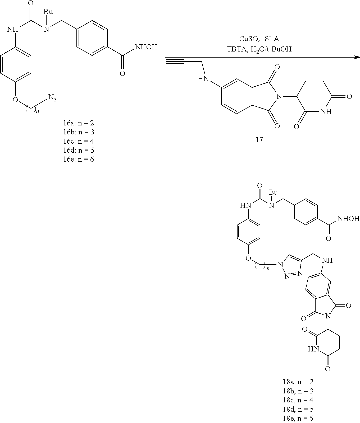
C1=CC(OC[N3])=CC=C1NC(=O)N(CC1=CC=C(C([NHOH])=O)C=C1)[Bu].C1=CC2=C(C(=O)N(C3C(=O)NC(=O)CC3)C2=O)C=C1NCC#C.C1=CC(OCN2C=C(CNC3=CC=C4C(=O)N(C5C(=O)NC(=O)CC5)C(=O)C4=C3)N=N2)=CC=C1NC(=O)N(CC1=CC=C(C([NHOH])=O)C=C1)[Bu]
